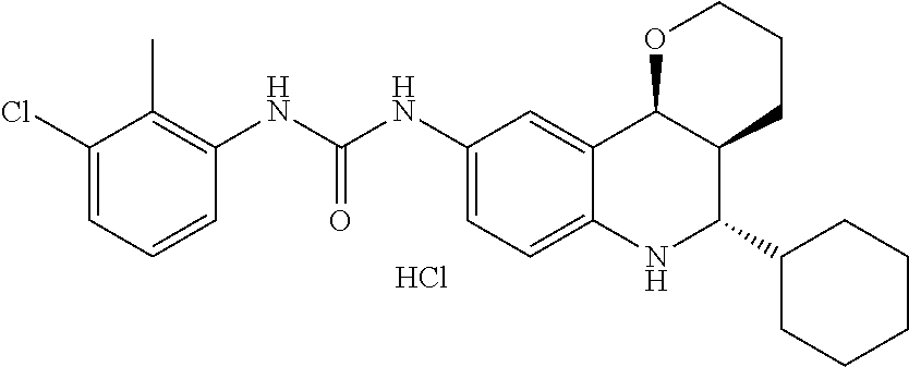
C1(Cl)=CC=CC(NC(NC2=CC=C3C(=C2)C2C(C(C4CCCCC4)N3)CCCO2)=O)=C1C.Cl
